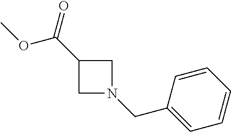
C1C(C(OC)=O)CN1CC1=CC=CC=C1
